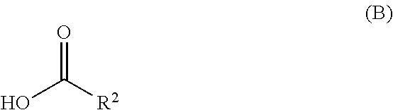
OC(=O)[R2]
